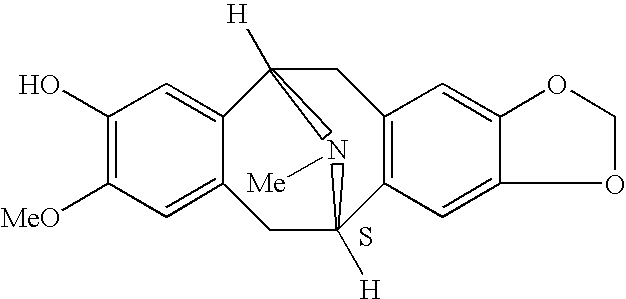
C1(O)=C([MeO])C=C2C(=C1)C1([H])CC3=C(C([H])(C2)N1[Me])C=C1C(=C3)OCO1.S
